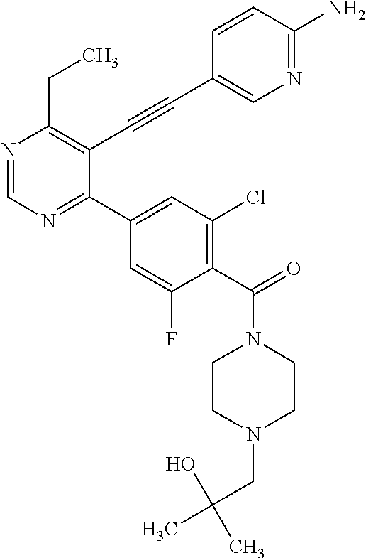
N1=CN=C(C2=CC(Cl)=C(C(=O)N3CCN(CC(C)(O)C)CC3)C(F)=C2)C(C#CC2=CN=C(N)C=C2)=C1CC
